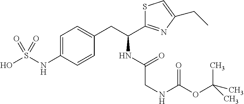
C1=C(NS(O)(=O)=O)C=CC(CC(NC(=O)CNC(OC(C)(C)C)=O)C2=NC(CC)=CS2)=C1
